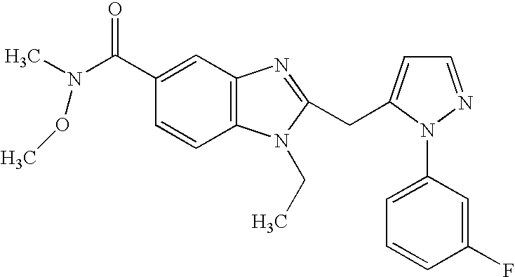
C(C1=CC2=C(C=C1)N(CC)C(CC1=CC=NN1C1=CC=CC(F)=C1)=N2)(N(C)OC)=O
